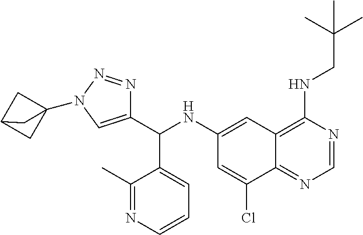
C1(C(NC2=CC3=C(NCC(C)(C)C)N=CN=C3C(Cl)=C2)C2=CC=CN=C2C)=CN(C23CC(C2)C3)N=N1
